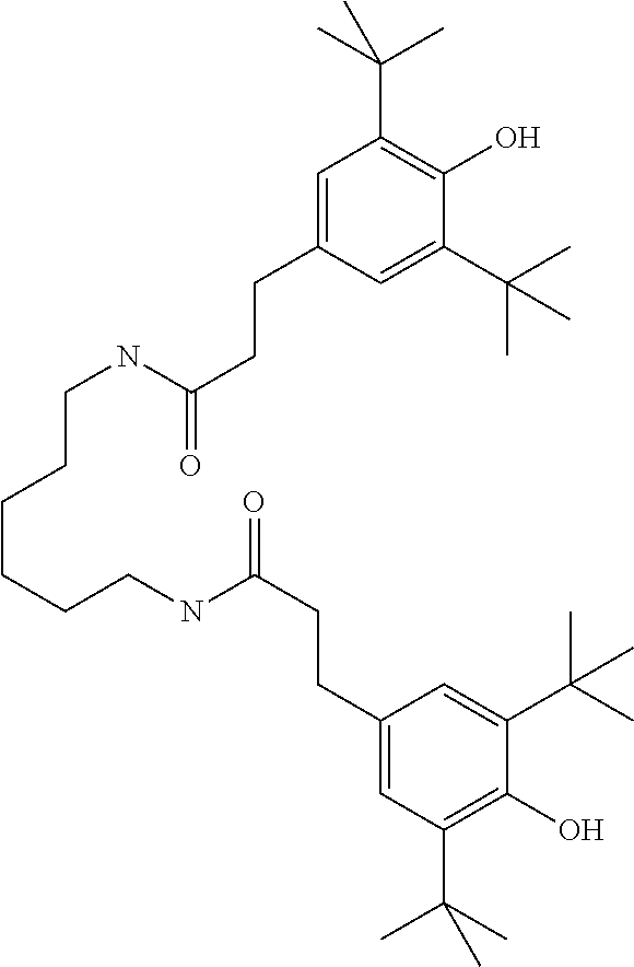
C1=C(CCC(=O)NCCCCCCNC(=O)CCC2=CC(C(C)(C)C)=C(O)C(C(C)(C)C)=C2)C=C(C(C)(C)C)C(O)=C1C(C)(C)C
